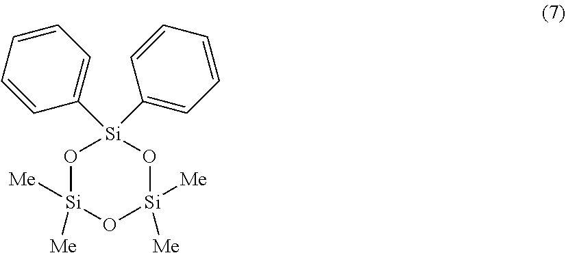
O1[Si]([Me])([Me])O[Si]([Me])([Me])O[Si]1(C1=CC=CC=C1)C1=CC=CC=C1
